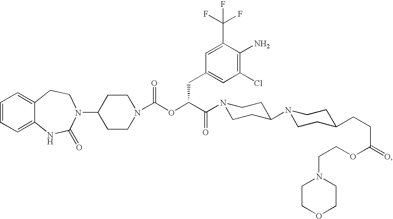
C1=CC=C2C(=C1)CCN(C1CCN(C(OC(C(=O)N3CCC(N4CCC(CCC(OCCN5CCOCC5)=O)CC4)CC3)CC3=CC(Cl)=C(N)C(C(F)(F)F)=C3)=O)CC1)C(=O)N2
